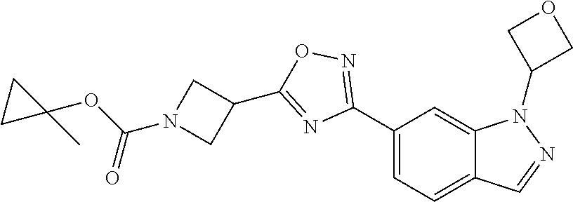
C1(C2=NOC(C3CN(C(OC4(C)CC4)=O)C3)=N2)=CC=C2C(=C1)N(C1COC1)N=C2
